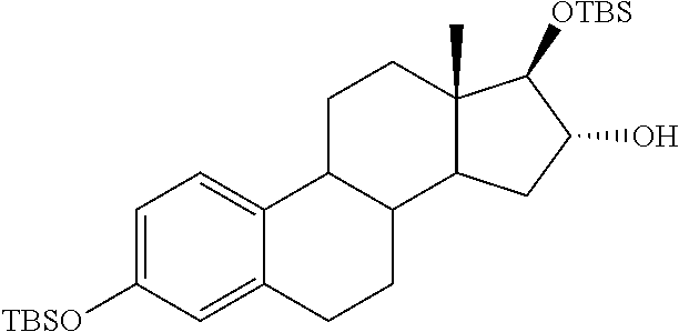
C1=C([TBSO])C=C2C(=C1)C1C(CC2)C2C(C)(CC1)C([OTBS])C(O)C2
